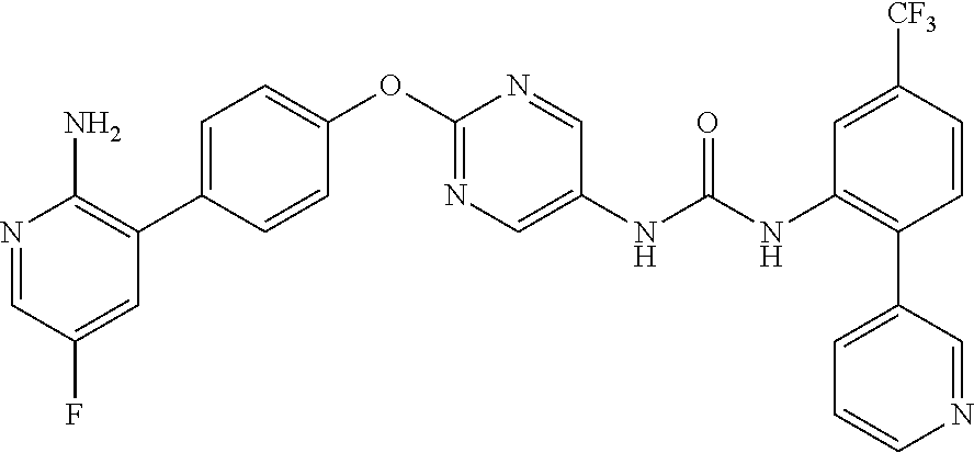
N1=CC(F)=CC(C2=CC=C(OC3=NC=C(NC(NC4=C(C5=CC=CN=C5)C=CC([CF3])=C4)=O)C=N3)C=C2)=C1N
